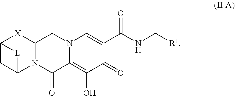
C1(=O)C2=C(O)C(=O)C(C(=O)NC[R1])=CN2CC2[X]C3CC(N12)[L]3
